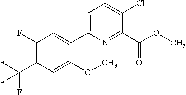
O(C)C(C1=NC(C2=CC(F)=C(C(F)(F)F)C=C2OC)=CC=C1Cl)=O
